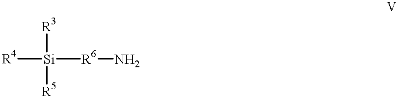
[R3][Si]([R5])([R4])[R6]N
